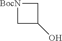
[BocN]1CC(O)C1
